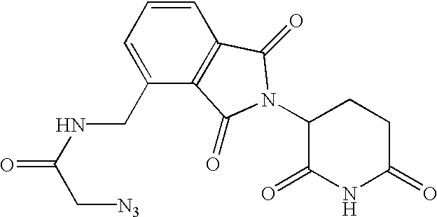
C1(=O)CCC(N2C(=O)C3=C(C=CC=C3CNC(C[N3])=O)C2=O)C(=O)N1
